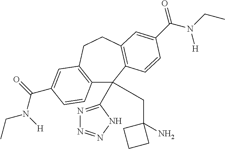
C12=C(CCC3=C(C1(C1=NN=NN1)CC1(N)CCC1)C=CC(C(N(CC)[H])=O)=C3)C=C(C(=O)N([H])CC)C=C2
